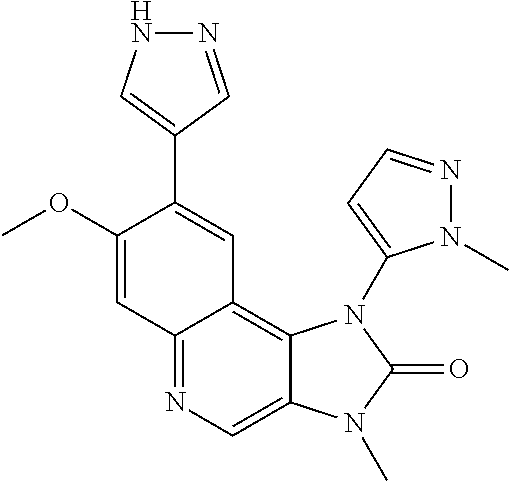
C12=NC=C3C(=C1C=C(C1=CNN=C1)C(OC)=C2)N(C1=CC=NN1C)C(=O)N3C
